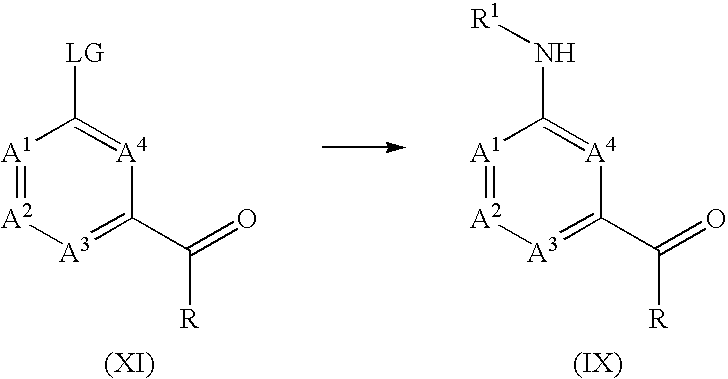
[A1]1=[A2][A3]=C(C(=O)[R])[A4]=C1N[R1].[A1]1=[A2][A3]=C(C(=O)[R])[A4]=C1[LG]
